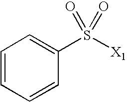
C1=CC=CC(S([X1])(=O)=O)=C1
